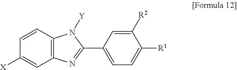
C1=CC2=C(C=C1[X])N=C(C1=CC=C([R1])C([R2])=C1)N2[Y]
